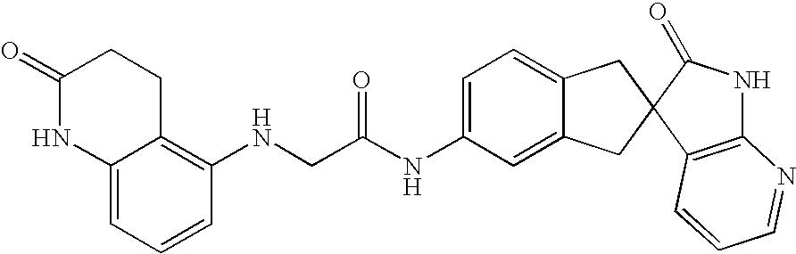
C1=C(NC(CNC2=C3C(=CC=C2)NC(=O)CC3)=O)C=C2C(=C1)CC1(C2)C2=C(NC1=O)N=CC=C2
